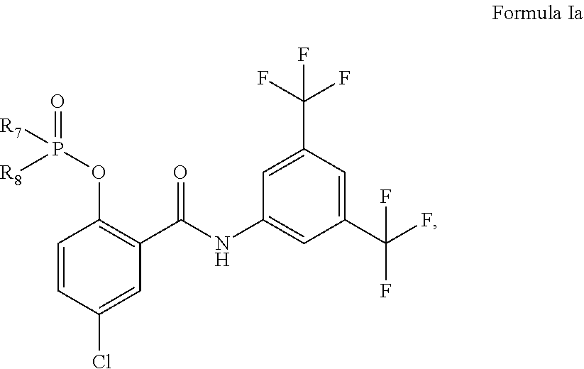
C1=CC(Cl)=CC(C(=O)NC2=CC(C(F)(F)F)=CC(C(F)(F)F)=C2)=C1OP([R8])(=O)[R7]
